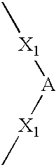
[A]([X1]C)[X1]C
